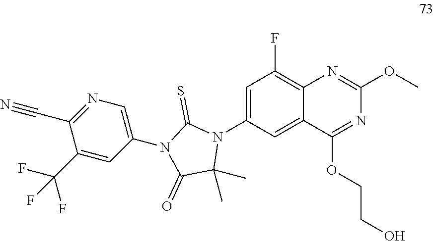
C1=C(N2C(C)(C)C(=O)N(C3=CN=C(C#N)C(C(F)(F)F)=C3)C2=S)C=C2C(=C1F)N=C(OC)N=C2OCCO
